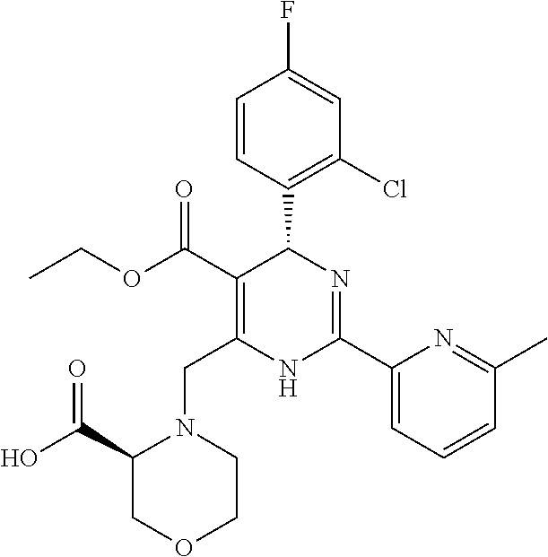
C1=CC(C2C(C(=O)OCC)=C(CN3C(C(O)=O)COCC3)NC(C3=CC=CC(C)=N3)=N2)=C(Cl)C=C1F
